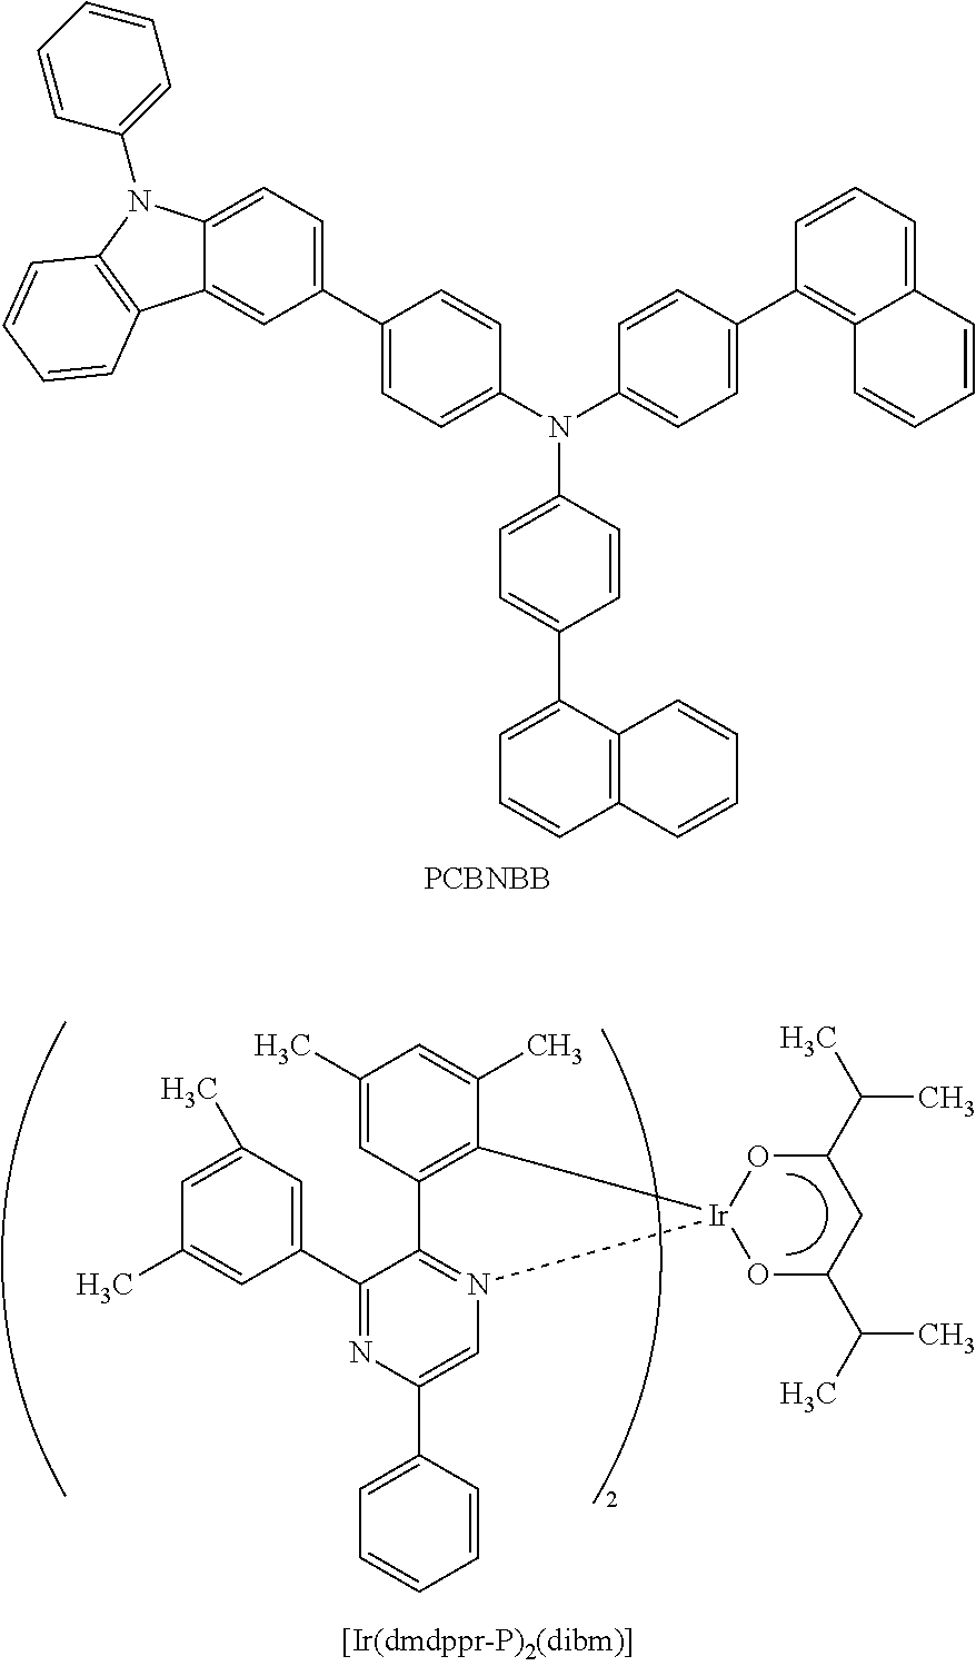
C1=CC(N(C2=CC=C(C3=CC=C4C(=C3)C3=C(N4C4=CC=CC=C4)C=CC=C3)C=C2)C2=CC=C(C3=C4C(=CC=C3)C=CC=C4)C=C2)=CC=C1C1=CC=CC2=C1C=CC=C2.[PCBNBB].C1(C)=CC2=C(C(C)=C1)[Ir]1(N3=C2C(C2=CC(C)=CC(C)=C2)=NC(C2=CC=CC=C2)=C3)OC(C(C)C)CC(C(C)C)O1
